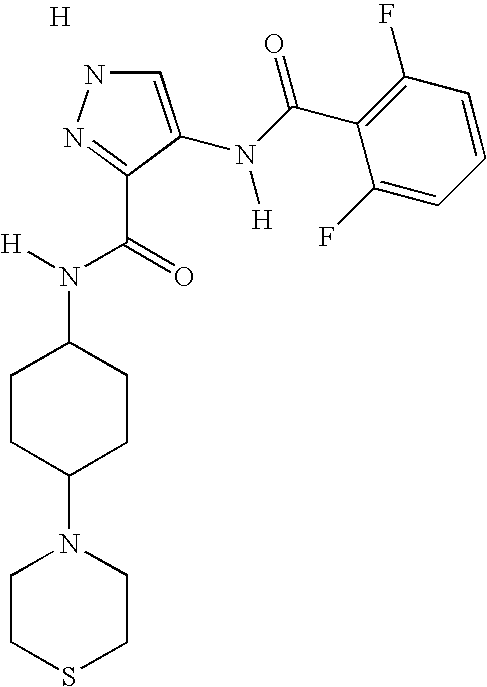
N1C=C(N(C(C2=C(F)C=CC=C2F)=O)[H])C(C(N([H])C2CCC(N3CCSCC3)CC2)=O)=N1.[H]
